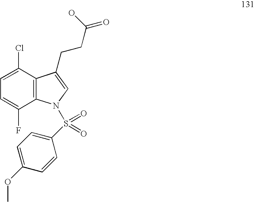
C1=C(Cl)C2=C(C(F)=C1)N(S(=O)(=O)C1=CC=C(OC)C=C1)C=C2CCC(=O)O
